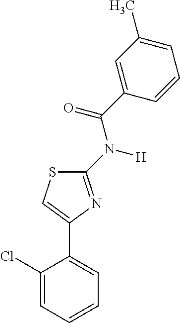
C1(Cl)=CC=CC=C1C1=CSC(N([H])C(C2=CC(C)=CC=C2)=O)=N1
